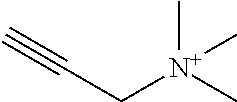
C(C[N+](C)(C)C)#C
